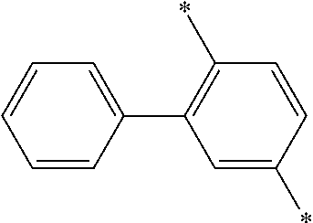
C1=CC(C2=C(*)C=CC(*)=C2)=CC=C1
